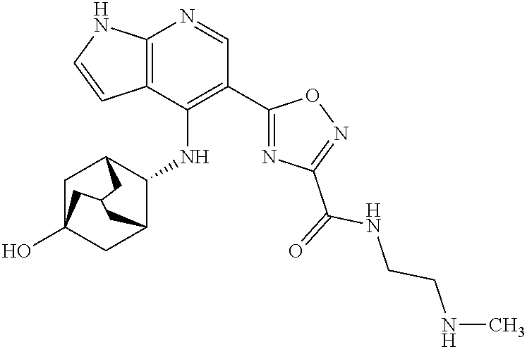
C12=C(C(NC3C4CC5(O)CC3CC(C5)C4)=C(C3=NC(C(NCCNC)=O)=NO3)C=N1)C=CN2
